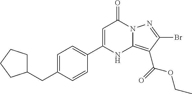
C1=C(CC2CCCC2)C=CC(C2=CC(=O)N3C(=C(C(=O)OCC)C(Br)=N3)N2)=C1
